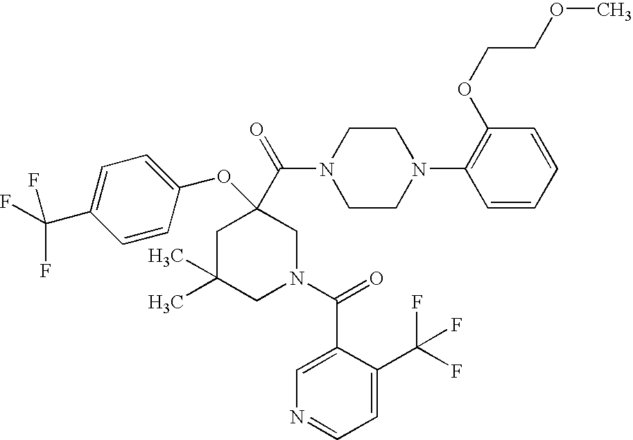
C1C(C)(C)CN(C(=O)C2=CN=CC=C2C(F)(F)F)CC1(C(=O)N1CCN(C2=C(OCCOC)C=CC=C2)CC1)OC1=CC=C(C(F)(F)F)C=C1
